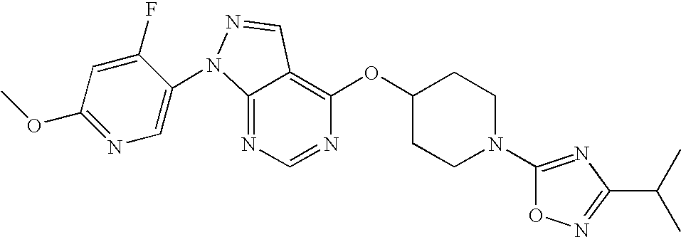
C12=NC=NC(OC3CCN(C4=NC(C(C)C)=NO4)CC3)=C1C=NN2C1=CN=C(OC)C=C1F
